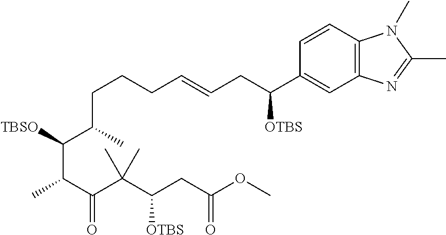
C(CCC=CCC(C1=CC2=C(C=C1)N(C)C(C)=N2)[OTBS])C(C(C(C)C(C(C(CC(OC)=O)[OTBS])(C)C)=O)[TBSO])C
